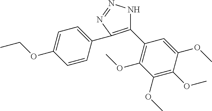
C1(C2=C(OC)C(OC)=C(OC)C(OC)=C2)=C(C2=CC=C(OCC)C=C2)N=NN1
